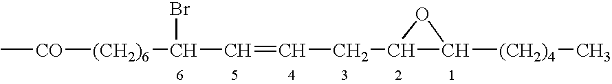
C[CO][(CH2)6]C(C=CCC1OC1[(CH2)4]C)Br
